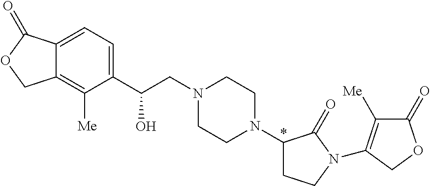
C(CN1CCN(C2CCN(C3=C([Me])C(=O)OC3)C2=O)CC1)(C1=CC=C2C(=C1[Me])COC2=O)O
